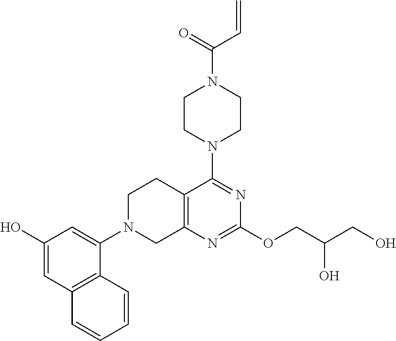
C1CN(C2=CC(O)=CC3=C2C=CC=C3)CC2=C1C(N1CCN(C(=O)C=C)CC1)=NC(OCC(CO)O)=N2
